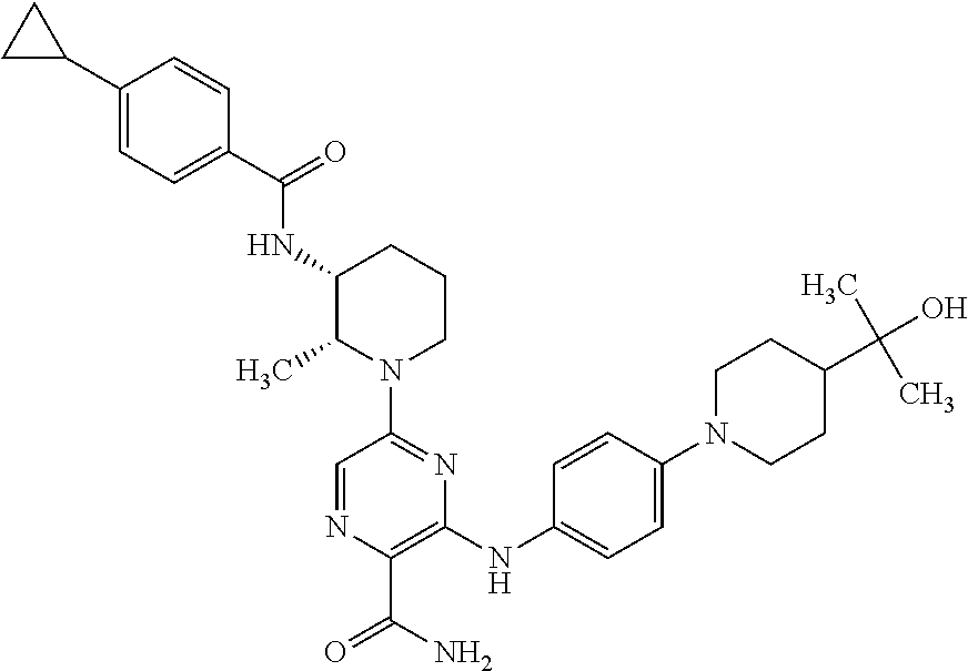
C1(C(=O)NC2C(C)N(C3=NC(NC4=CC=C(N5CCC(C(O)(C)C)CC5)C=C4)=C(C(N)=O)N=C3)CCC2)=CC=C(C2CC2)C=C1
